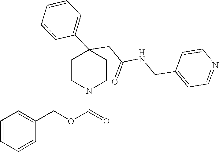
C(C1(C2=CC=CC=C2)CCN(C(=O)OCC2=CC=CC=C2)CC1)C(NCC1=CC=NC=C1)=O
